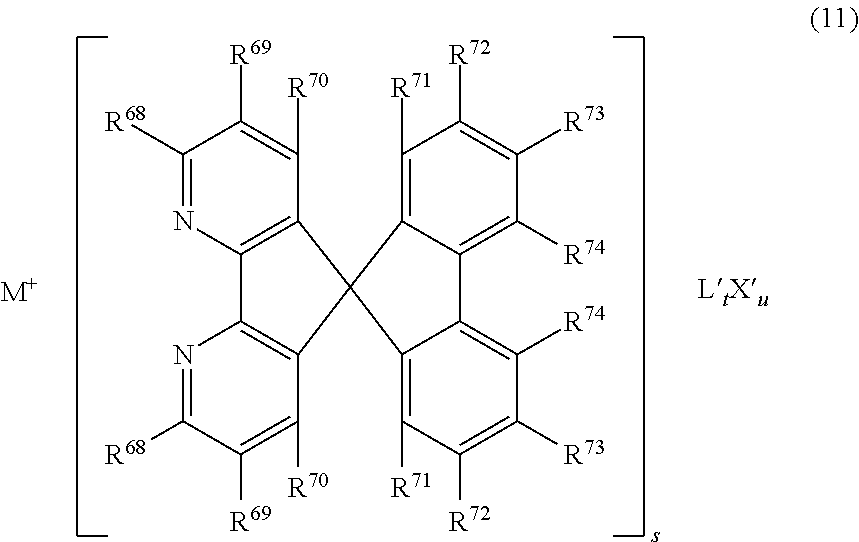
C1([R73])=C([R72])C([R71])=C2C(=C1[R74])C1=C([R74])C([R73])=C([R72])C([R71])=C1C21C2=C(N=C([R68])C([R69])=C2[R70])C2=C1C([R70])=C([R69])C([R68])=N2.[M+]
